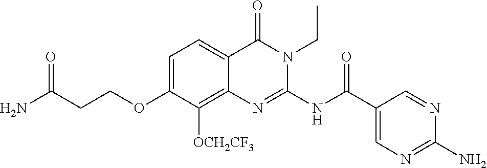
C1=C(OCCC(N)=O)C([OCH2CF3])=C2C(=C1)C(=O)N(CC)C(NC(C1=CN=C(N)N=C1)=O)=N2
